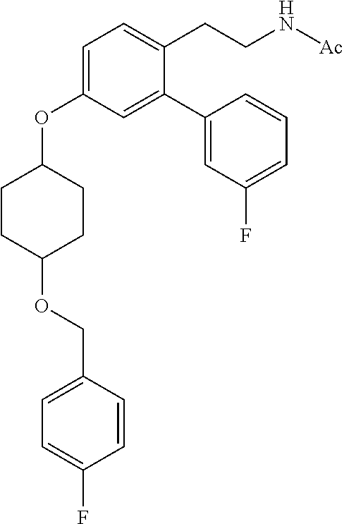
C1=C(OC2CCC(OCC3=CC=C(F)C=C3)CC2)C=C(C2=CC(F)=CC=C2)C(CCN[Ac])=C1
